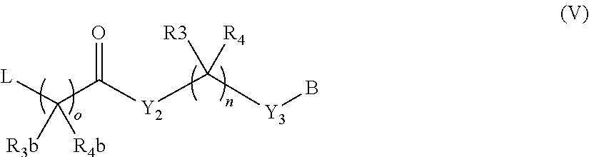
[L]C(C([Y2]C([Y3]B)([R3])[R4])=O)([R3b])[R4b]
